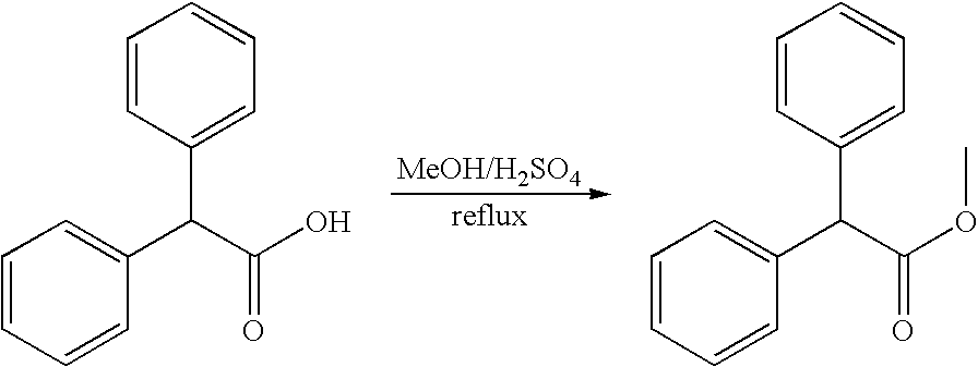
C1=CC=CC(C(C(O)=O)C2=CC=CC=C2)=C1.C1=CC=CC(C(C(OC)=O)C2=CC=CC=C2)=C1
